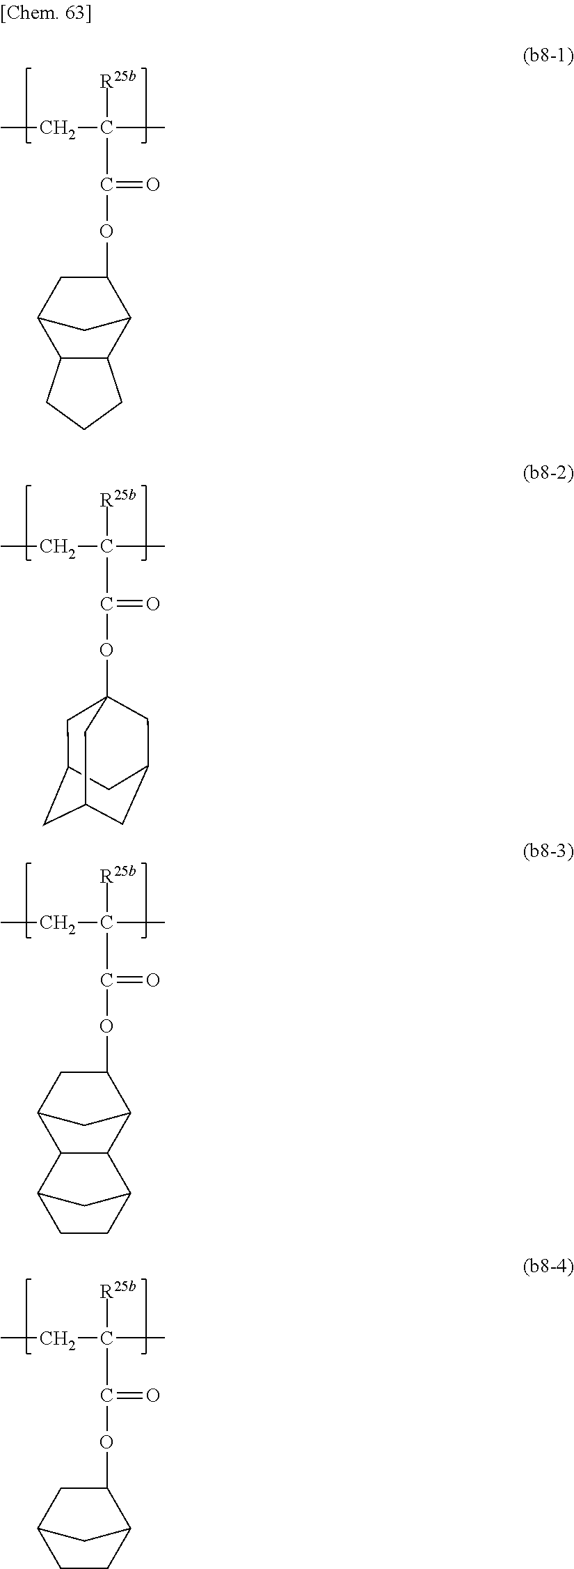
CCC(C)([R25b])C(=O)OC1CC2C3C(C1C2)CCC3.CCC(C)([R25b])C(=O)OC12CC3CC(CC(C1)C3)C2.CCC(C)([R25b])C(=O)OC1CC2CC1C1C2C2CCC1C2.CCC(C)([R25b])C(=O)OC1CC2CC1CC2
